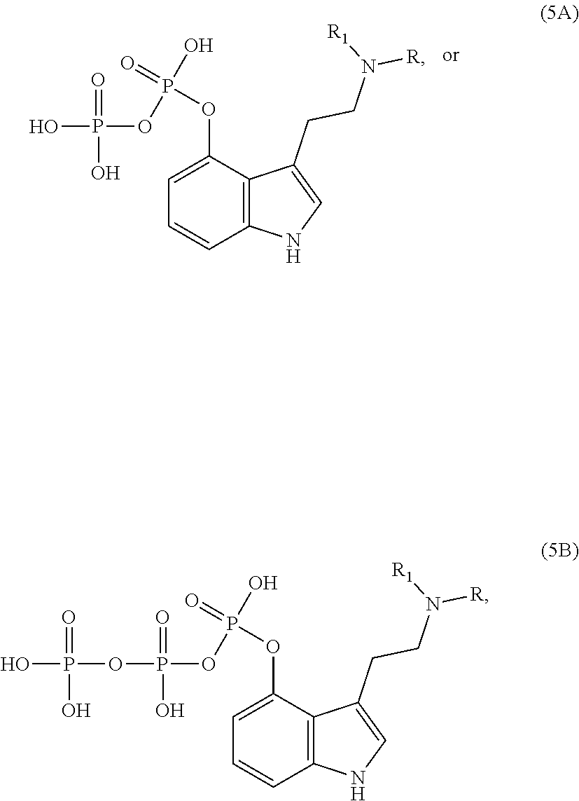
C12=C(NC=C1CCN([R1])[R])C=CC=C2OP(=O)(O)OP(O)(=O)O.C12=C(NC=C1CCN([R1])[R])C=CC=C2OP(=O)(O)OP(=O)(O)OP(O)(=O)O
